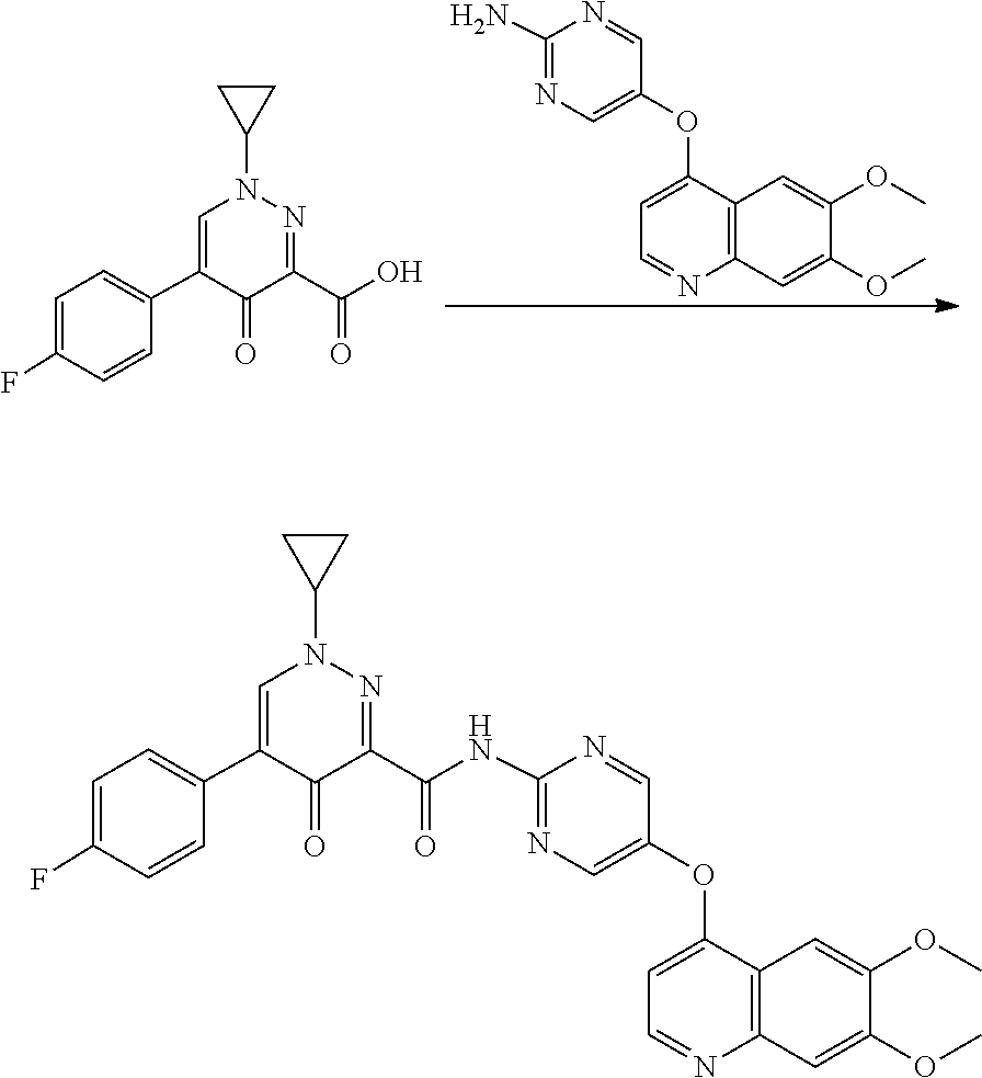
C1(N)=NC=C(OC2=CC=NC3=C2C=C(OC)C(OC)=C3)C=N1.N1(C2CC2)N=C(C(O)=O)C(=O)C(C2=CC=C(F)C=C2)=C1.N1(C2CC2)N=C(C(=O)NC2=NC=C(OC3=CC=NC4=C3C=C(OC)C(OC)=C4)C=N2)C(=O)C(C2=CC=C(F)C=C2)=C1
